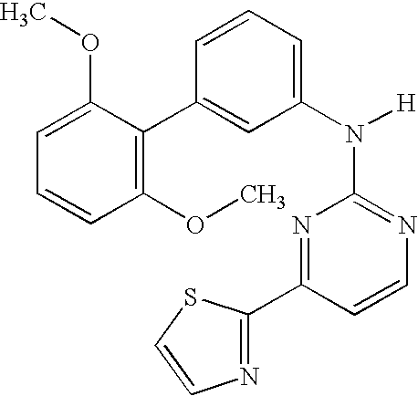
N1=C(N([H])C2=CC=CC(C3=C(OC)C=CC=C3OC)=C2)N=C(C2=NC=CS2)C=C1
